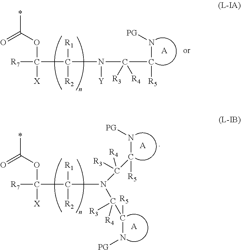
[A].C(C([R5])N[PG])(N(C(C([R7])(OC(=O)*)[X])([R1])[R2])C(C(N[PG])[R5])([R3])[R4])([R4])[R3].[A].N(C(C([R5])N[PG])([R3])[R4])(C(C([R7])(OC(=O)*)[X])([R1])[R2])[Y].[A]
